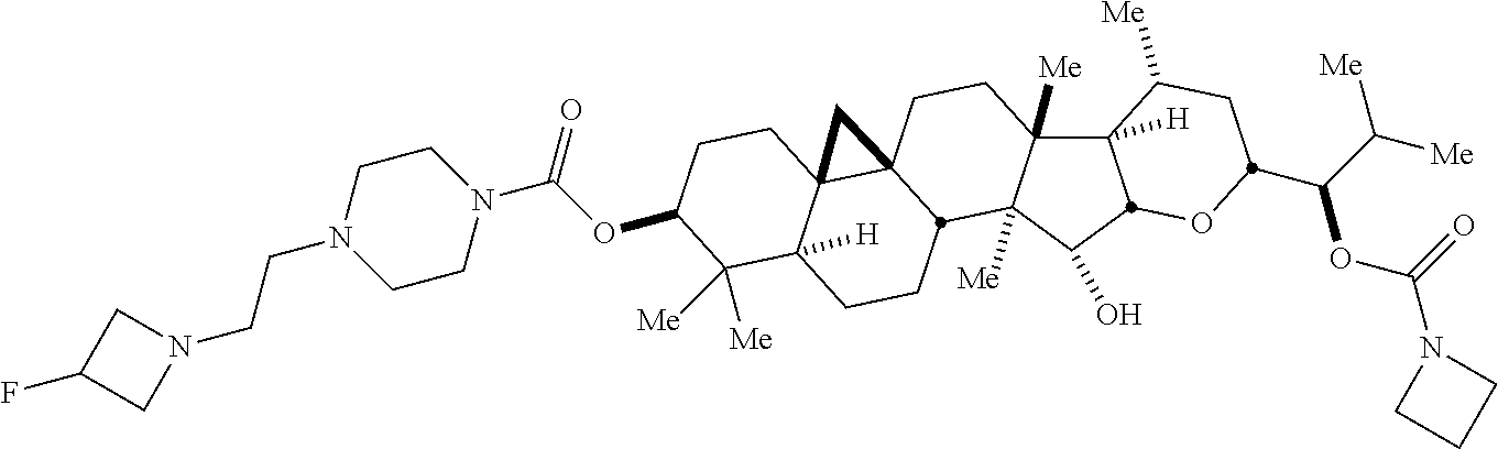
O(C(N1CCN(CCN2CC(F)C2)CC1)=O)C1CCC23C4(CCC5([Me])C6([H])C([Me])CC(C(C([Me])[Me])OC(=O)N7CCC7)OC6C(O)C5([Me])C4CCC2([H])C1([Me])[Me])C3
